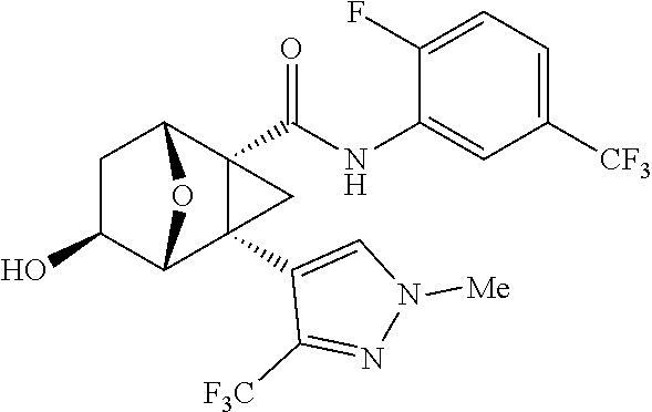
C1(O)C2C3(C4=CN([Me])N=C4[F3C])C(C(NC4=CC([CF3])=CC=C4F)=O)(C(C1)O2)C3
